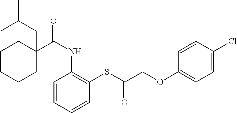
C1C(CC(C)C)(C(NC2=C(SC(COC3=CC=C(Cl)C=C3)=O)C=CC=C2)=O)CCCC1
